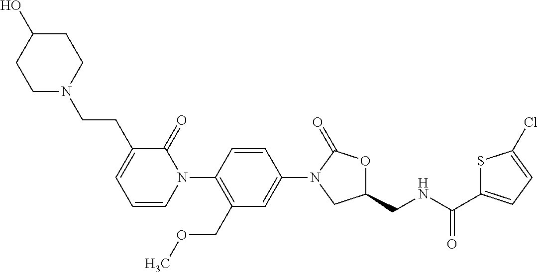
C1=C(N2CC(CNC(C3=CC=C(Cl)S3)=O)OC2=O)C=CC(N2C(=O)C(CCN3CCC(O)CC3)=CC=C2)=C1COC
